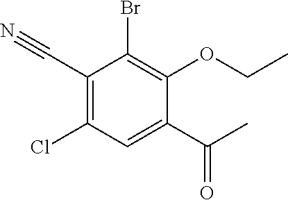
C1(C#N)=C(Cl)C=C(C(=O)C)C(OCC)=C1Br
